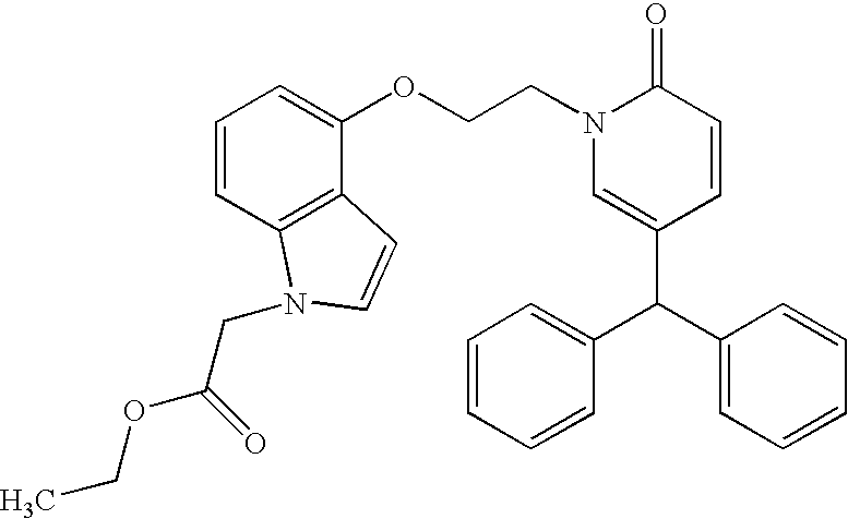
O(CCN1C=C(C(C2=CC=CC=C2)C2=CC=CC=C2)C=CC1=O)C1=CC=CC2=C1C=CN2CC(OCC)=O
